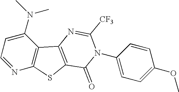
C1=NC2=C(C(N(C)C)=C1)C1=C(S2)C(=O)N(C2=CC=C(OC)C=C2)C([CF3])=N1
